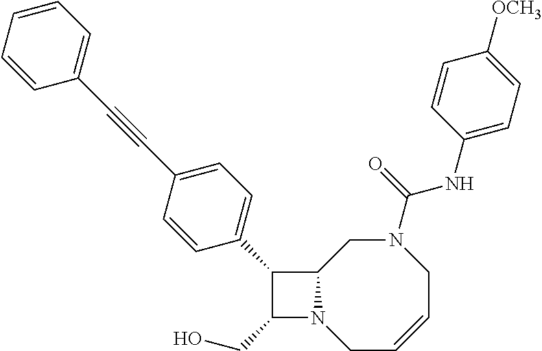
C1(CO)N2C(C1C1=CC=C(C#CC3=CC=CC=C3)C=C1)CN(C(NC1=CC=C([OCH3])C=C1)=O)CC=CC2
